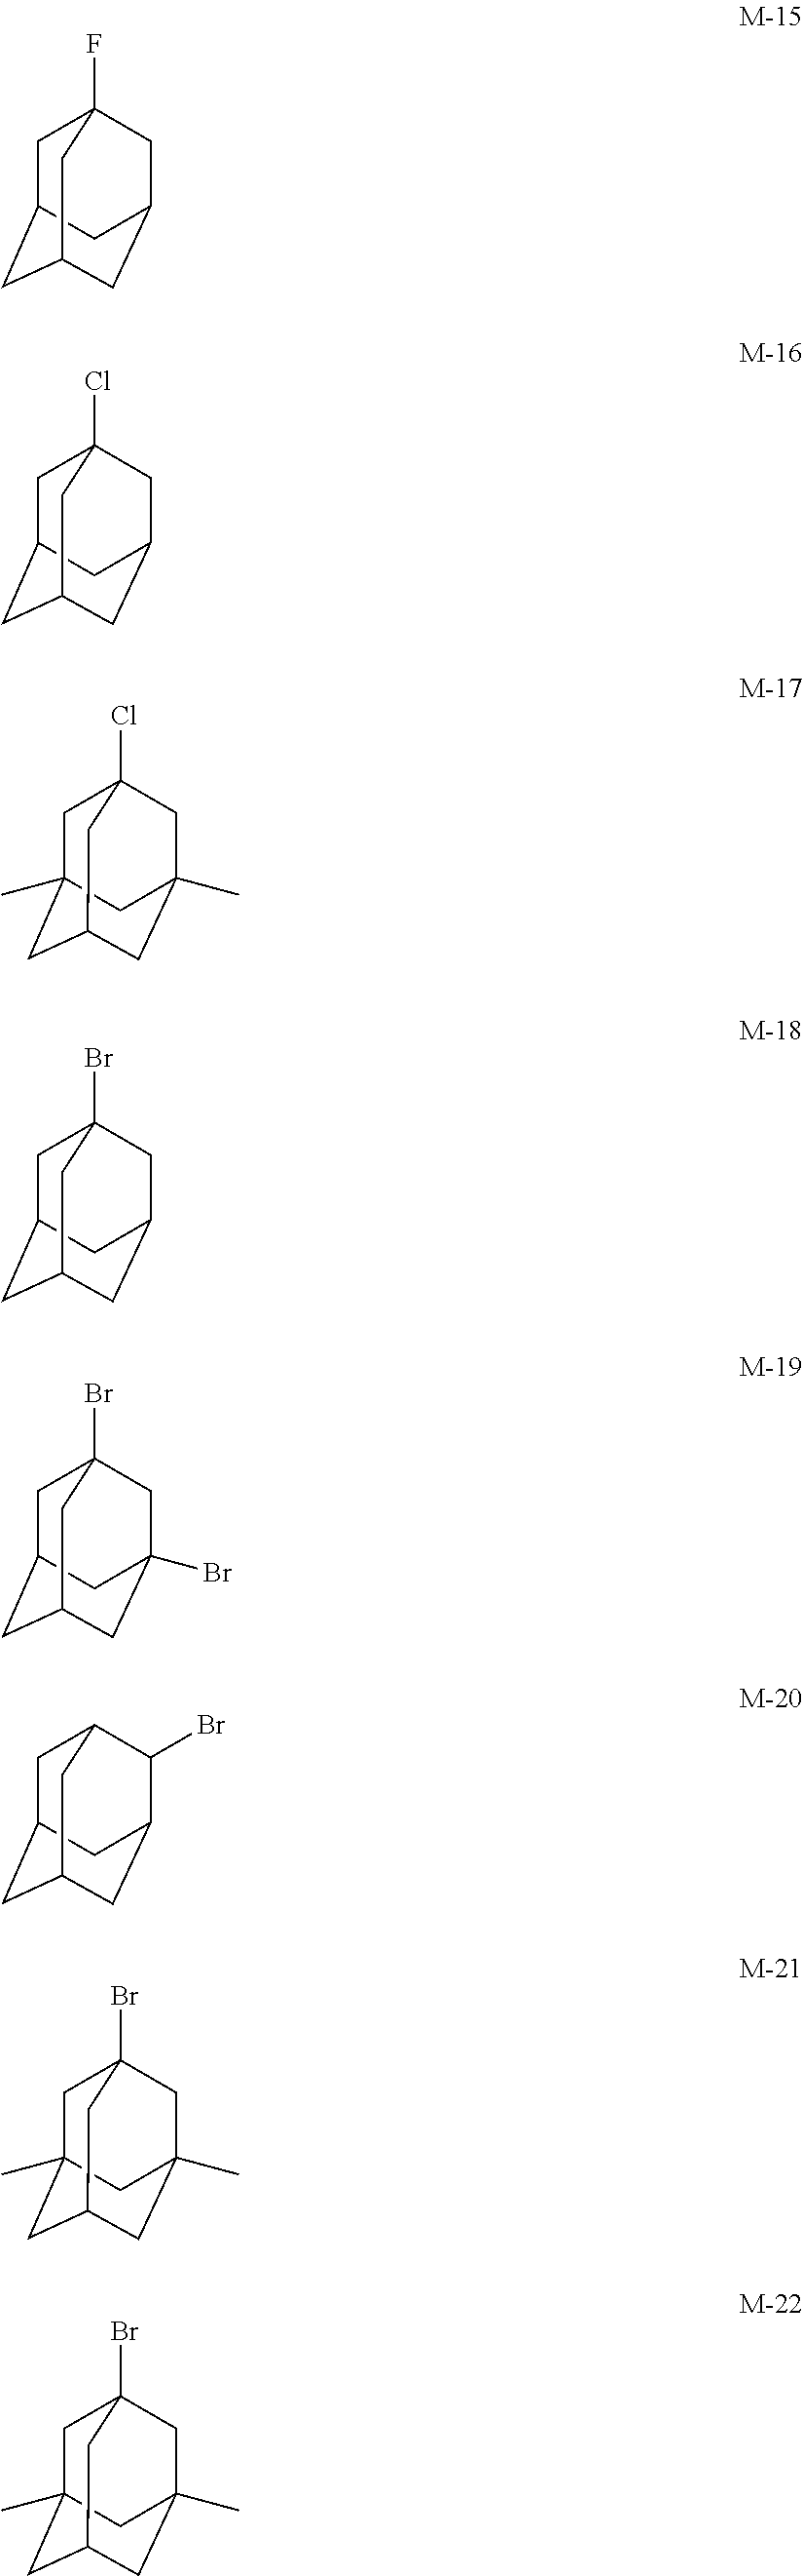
C1C2CC3CC(CC1(F)C3)C2.C1C2CC3CC(CC1(Cl)C3)C2.C1C2(C)CC3CC(C)(CC1(Cl)C3)C2.C1C2CC3CC(CC1(Br)C3)C2.C1C2CC3CC(Br)(CC1(Br)C3)C2.C1C2CC3CC(C(Br)C1C3)C2.C1C2(C)CC3CC(C)(CC1(Br)C3)C2.C1C2(C)CC3CC(C)(CC1(Br)C3)C2
